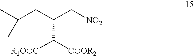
C(CC(C[NO2])C([COOR2])[R1OOC])(C)C
